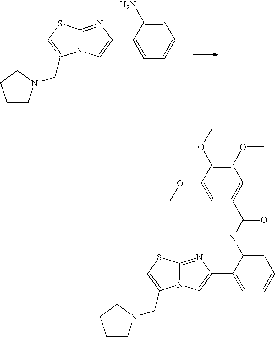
C12=NC(C3=CC=CC=C3N)=CN1C(CN1CCCC1)=CS2.C12=NC(C3=CC=CC=C3NC(=O)C3=CC(OC)=C(OC)C(OC)=C3)=CN1C(CN1CCCC1)=CS2
